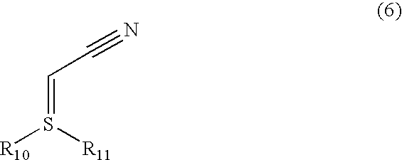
C(=S([R10])[R11])C#N
